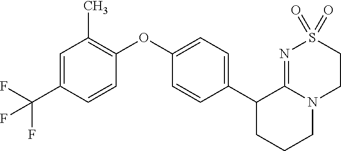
C1(OC2=C(C)C=C(C(F)(F)F)C=C2)=CC=C(C2CCCN3C2=NS(=O)(=O)CC3)C=C1
